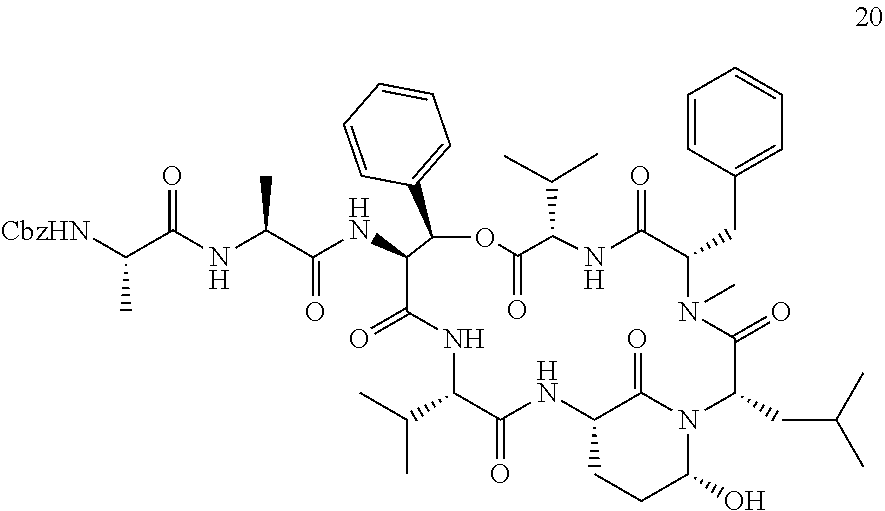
C1=CC(CC2N(C)C(=O)C(CC(C)C)N3C(O)CCC(C3=O)NC(=O)C(C(C)C)NC(=O)C(NC(=O)C(NC(C([CbzHN])C)=O)C)C(C3=CC=CC=C3)OC(=O)C(C(C)C)NC2=O)=CC=C1
